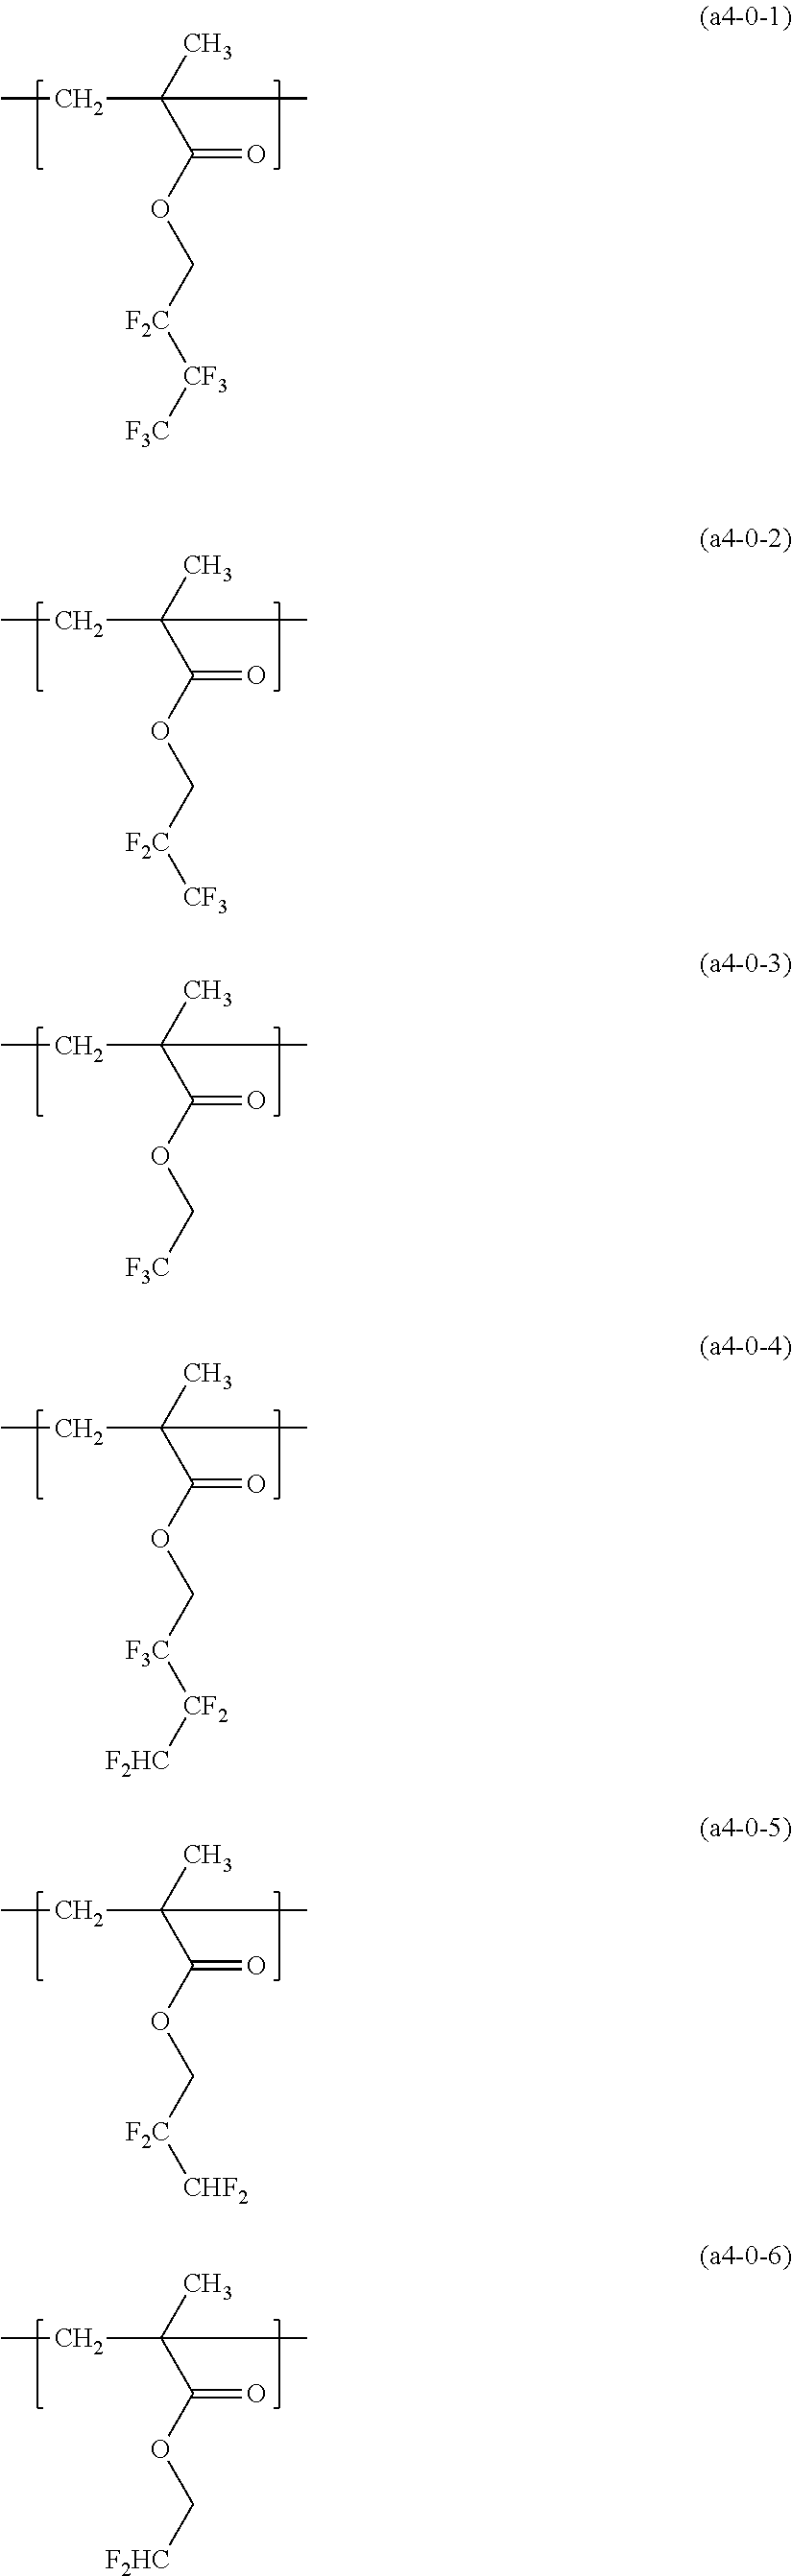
C(C(C)(C(OC[F2C][CF3][F3C])=O)C)C.C(C(C)(C(OC[F2C][CF3])=O)C)C.C(C(C)(C(OC[F3C])=O)C)C.C(C(C)(C(OC[F3C][CF2][F2HC])=O)C)C.C(C(C)(C(OC[F2C][CHF2])=O)C)C.C(C(C)(C(OC[F2HC])=O)C)C
